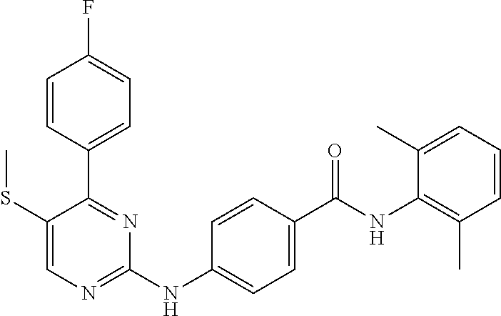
C1=CC(C2=NC(NC3=CC=C(C(NC4=C(C)C=CC=C4C)=O)C=C3)=NC=C2SC)=CC=C1F
